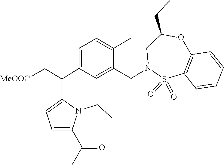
S1(=O)(=O)C2=C(C=CC=C2)OC(CC)CN1CC1=CC(C(C2=CC=C(C(C)=O)N2CC)C[MeOOC])=CC=C1C
